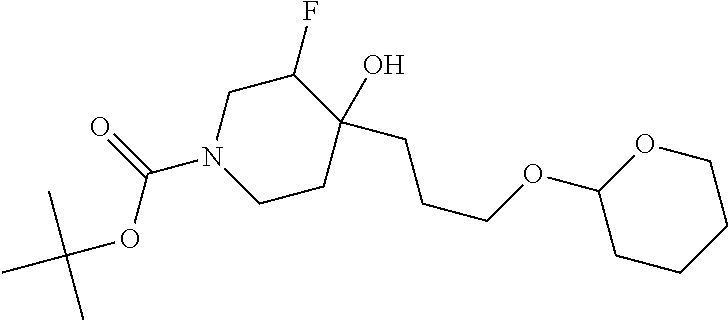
C1(F)CN(C(OC(C)(C)C)=O)CCC1(CCCOC1CCCCO1)O
